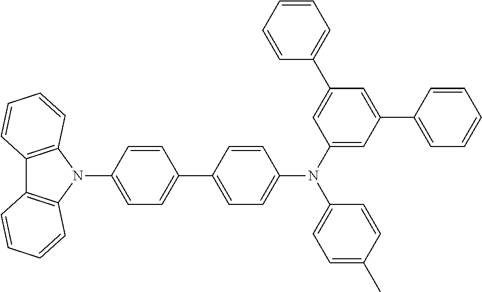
C1=CC(C2=CC=C(N3C4=C(C5=C3C=CC=C5)C=CC=C4)C=C2)=CC=C1N(C1=CC(C2=CC=CC=C2)=CC(C2=CC=CC=C2)=C1)C1=CC=C(C)C=C1
